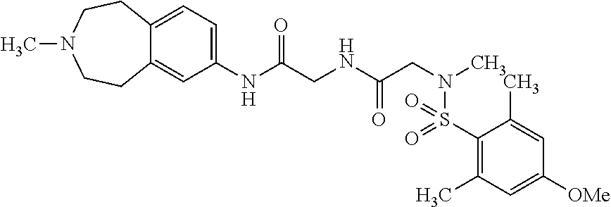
C1=C(NC(CNC(CN(C)S(C2=C(C)C=C([OMe])C=C2C)(=O)=O)=O)=O)C=C2C(=C1)CCN(C)CC2
